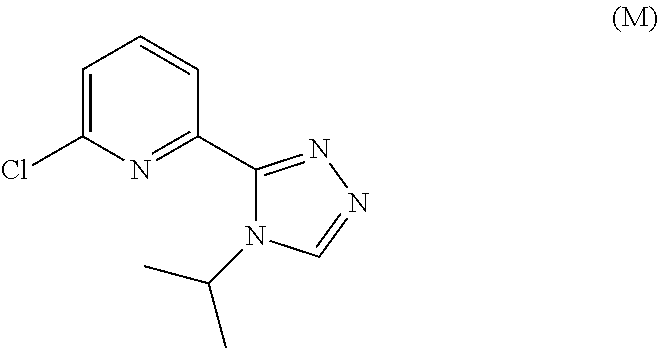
C1=C(Cl)N=C(C2=NN=CN2C(C)C)C=C1
